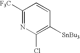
C1([F3C])=NC(Cl)=C([SnBu3])C=C1
